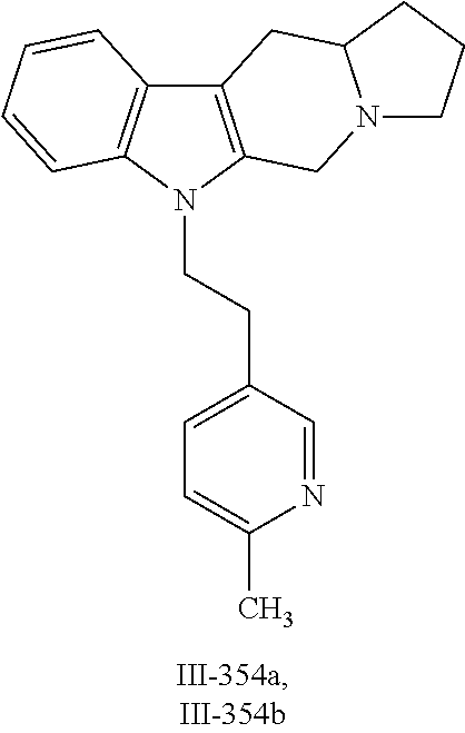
C12=C(N(CCC3=CC=C(C)N=C3)C3=C1C=CC=C3)CN1C(C2)CCC1
